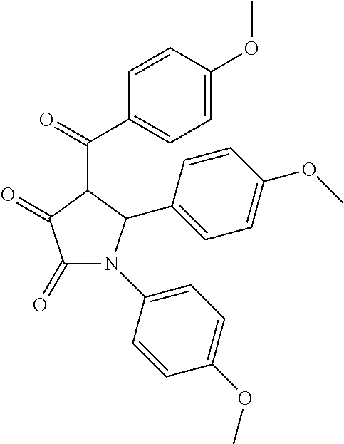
C1(=O)C(=O)N(C2=CC=C(OC)C=C2)C(C2=CC=C(OC)C=C2)C1C(C1=CC=C(OC)C=C1)=O
